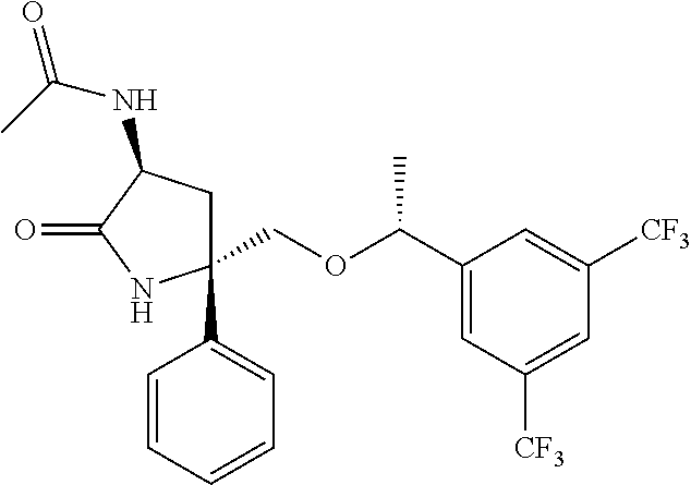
C1(COC(C2=CC([CF3])=CC([CF3])=C2)C)(C2=CC=CC=C2)CC(NC(=O)C)C(=O)N1
